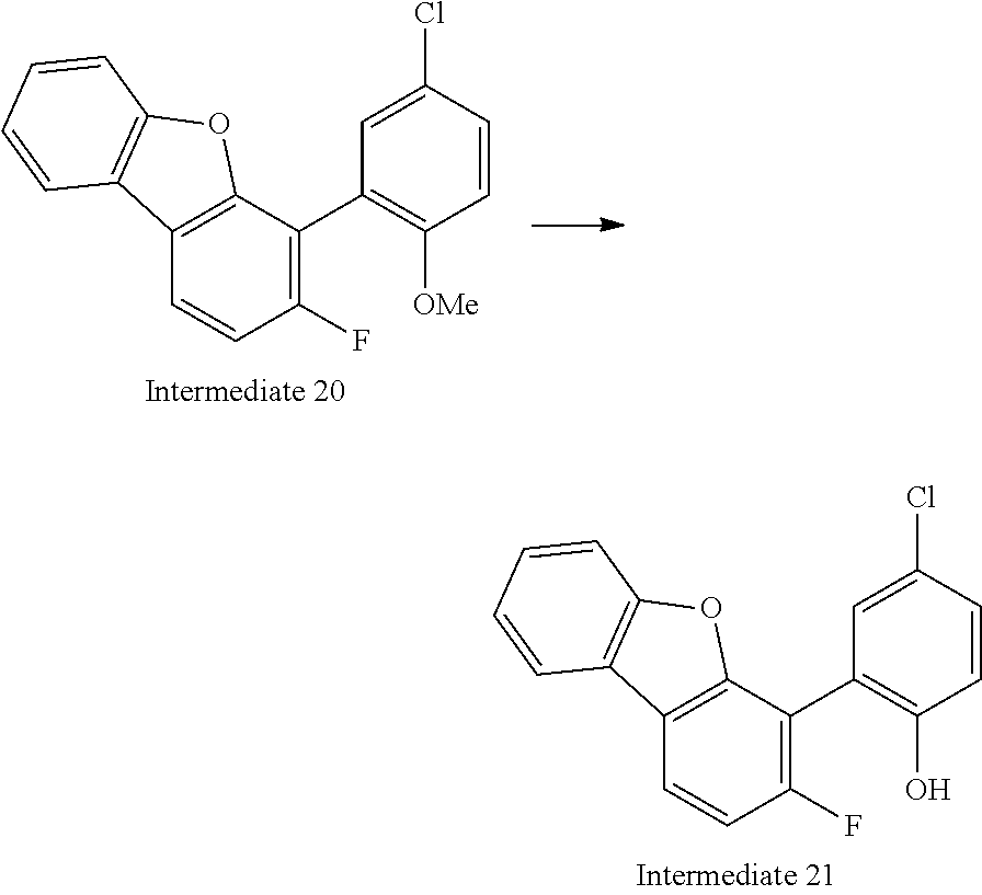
C1(F)=C(C2=C(O)C=CC(Cl)=C2)C2=C(C=C1)C1=C(O2)C=CC=C1.C1(F)=C(C2=C([OMe])C=CC(Cl)=C2)C2=C(C=C1)C1=C(O2)C=CC=C1
